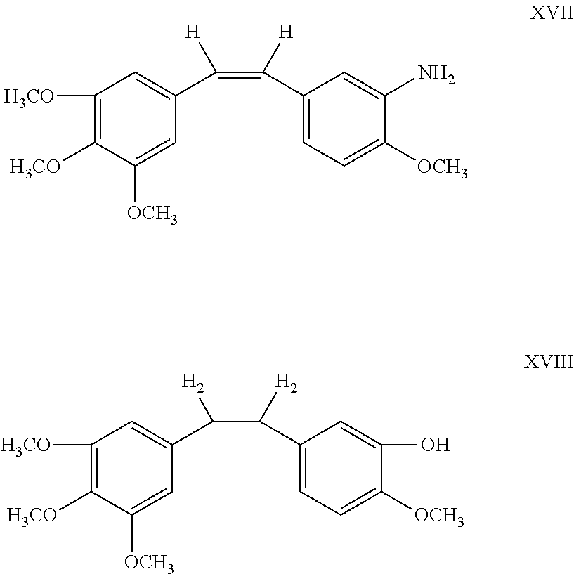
C1([H3CO])=C([H3CO])C([OCH3])=CC(C(=C(C2=CC=C([OCH3])C(N)=C2)[H])[H])=C1.C1([H3CO])=C([H3CO])C([OCH3])=CC(C(C(C2=CC=C([OCH3])C(O)=C2)[H2])[H2])=C1
